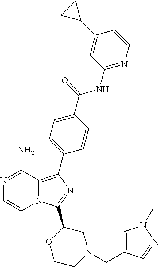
N1=C(N)C2=C(C3=CC=C(C(=O)NC4=NC=CC(C5CC5)=C4)C=C3)N=C(C3OCCN(CC4=CN(C)N=C4)C3)N2C=C1
